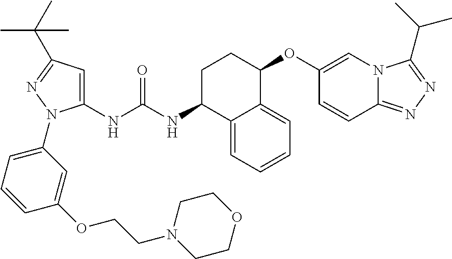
C1C(NC(NC2=CC(C(C)(C)C)=NN2C2=CC=CC(OCCN3CCOCC3)=C2)=O)C2=CC=CC=C2C(OC2=CN3C(=NN=C3C(C)C)C=C2)C1
